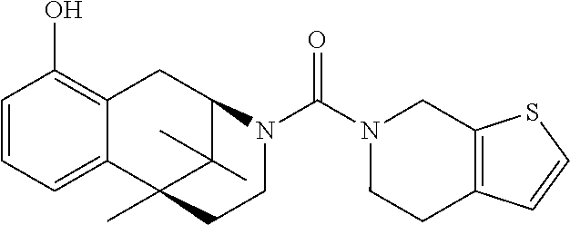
C1(O)=C2C(=CC=C1)C1(C)C(C)(C)C(C2)N(C(N2CCC3=C(C2)SC=C3)=O)CC1
